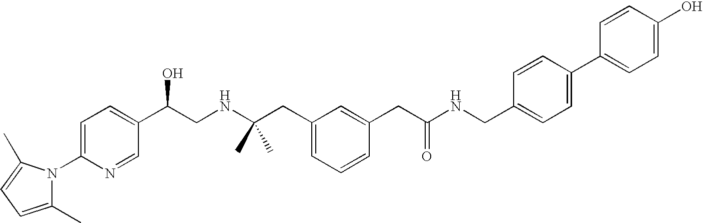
C1(C)=CC=C(C)N1C1=CC=C(C(CNC(CC2=CC=CC(CC(NCC3=CC=C(C4=CC=C(O)C=C4)C=C3)=O)=C2)(C)C)O)C=N1
